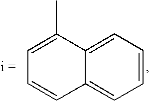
C1=C(C)C2=CC=CC=C2C=C1
